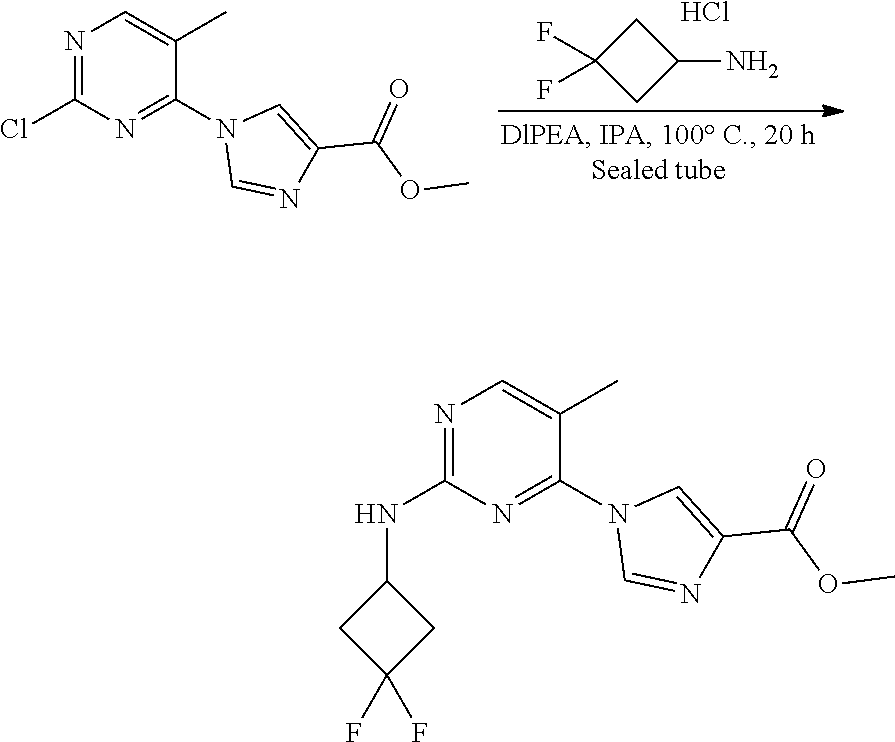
C1(F)(F)CC(N)C1.Cl.N1=C(Cl)N=C(N2C=NC(C(OC)=O)=C2)C(C)=C1.N1=C(NC2CC(F)(F)C2)N=C(N2C=NC(C(OC)=O)=C2)C(C)=C1
